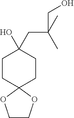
C1CC(O)(CC(C)(C)CO)CCC12OCCO2
